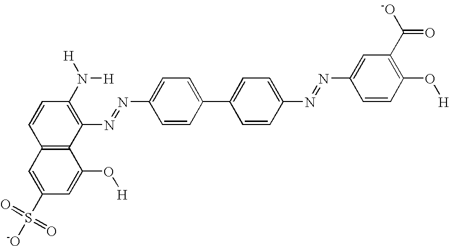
C1=C(S(=O)(=O)[-O])C=C(O[H])C2=C1C=CC(N([H])[H])=C2N=NC1=CC=C(C2=CC=C(N=NC3=CC(C([-O])=O)=C(O[H])C=C3)C=C2)C=C1
